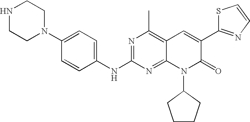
C1(NC2=NC(C)=C3C(=N2)N(C2CCCC2)C(=O)C(C2=NC=CS2)=C3)=CC=C(N2CCNCC2)C=C1
